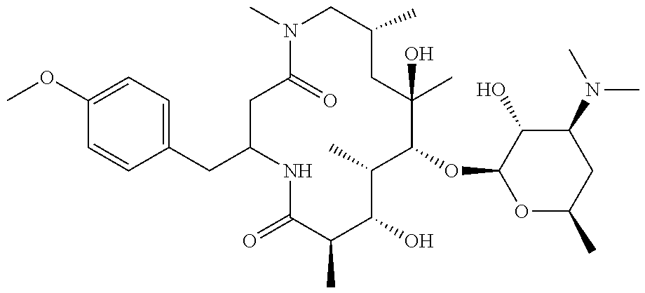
N1C(=O)C(C)C(O)C(C)C(OC2OC(C)CC(N(C)C)C2O)C(O)(C)CC(C)CN(C)C(=O)CC1CC1=CC=C(OC)C=C1
